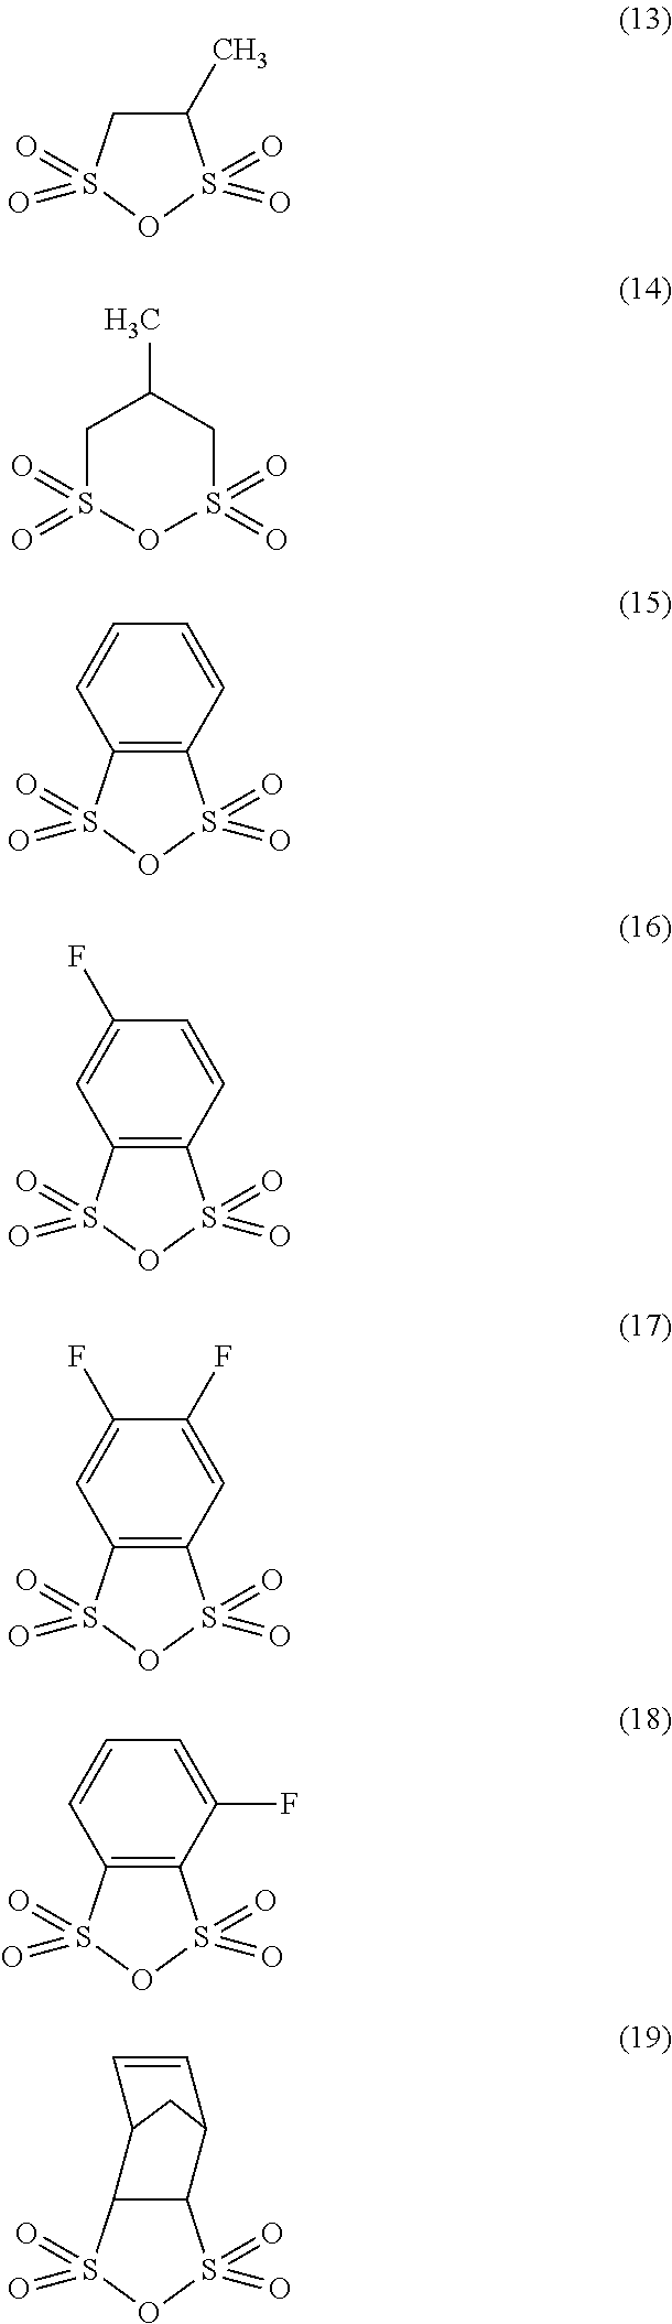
C1(C)CS(=O)(=O)OS1(=O)=O.C1S(=O)(=O)OS(=O)(=O)CC1C.C12=C(S(=O)(=O)OS1(=O)=O)C=CC=C2.C12=C(S(=O)(=O)OS1(=O)=O)C=C(F)C=C2.C12=C(S(=O)(=O)OS1(=O)=O)C=C(F)C(F)=C2.C12=C(S(=O)(=O)OS1(=O)=O)C=CC=C2F.C12C(S(=O)(=O)OS1(=O)=O)C1CC2C=C1
